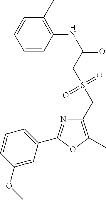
C1=CC(NC(=O)CS(CC2=C(C)OC(C3=CC=CC(OC)=C3)=N2)(=O)=O)=C(C)C=C1
